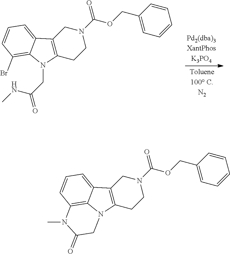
N1(C(OCC2=CC=CC=C2)=O)CC2=C(CC1)N(CC(=O)NC)C1=C(Br)C=CC=C21.N1(C(OCC2=CC=CC=C2)=O)CC2=C(CC1)N1C3=C(C=CC=C23)N(C)C(=O)C1
